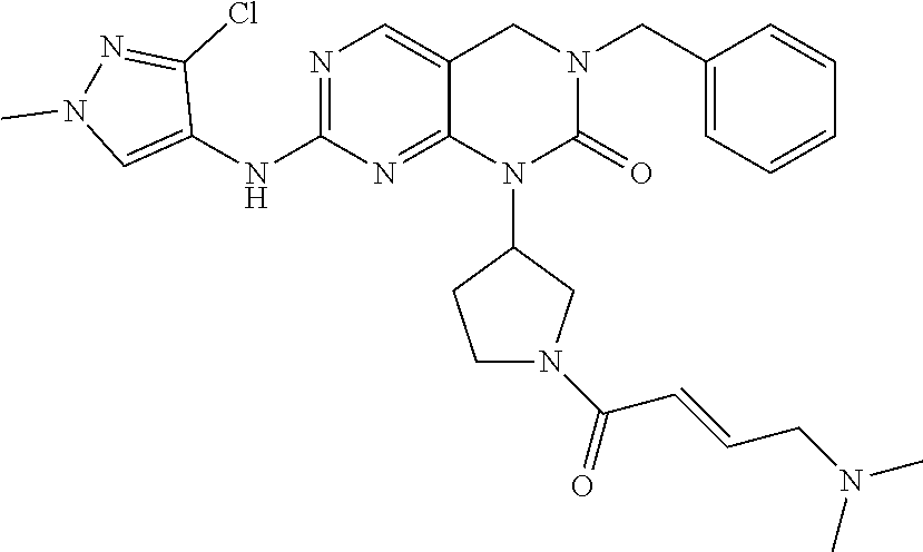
C1=C(CN2CC3=CN=C(NC4=CN(C)N=C4Cl)N=C3N(C3CCN(C(C=CCN(C)C)=O)C3)C2=O)C=CC=C1
